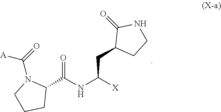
C1(C(NC([X])CC2CCNC2=O)=O)N(C(=O)[A])CCC1
